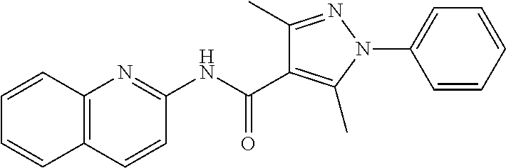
N(C(=O)C1=C(C)N(C2=CC=CC=C2)N=C1C)C1=NC2=C(C=C1)C=CC=C2
